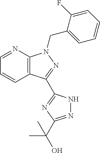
C12=C(N=CC=C1)N(CC1=CC=CC=C1F)N=C2C1=NC(C(O)(C)C)=NN1
